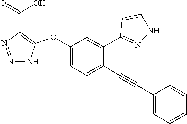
C1(OC2=C(C(=O)O)N=NN2)=CC=C(C#CC2=CC=CC=C2)C(C2=NNC=C2)=C1
